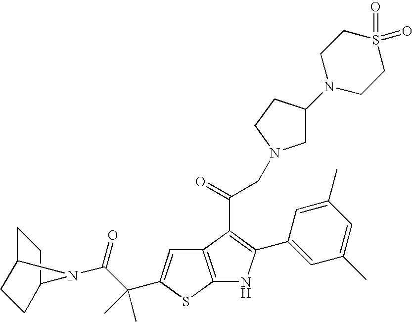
C12=C(SC(C(C(=O)N3C4CCC3CC4)(C)C)=C1)NC(C1=CC(C)=CC(C)=C1)=C2C(=O)CN1CC(N2CCS(=O)(=O)CC2)CC1
